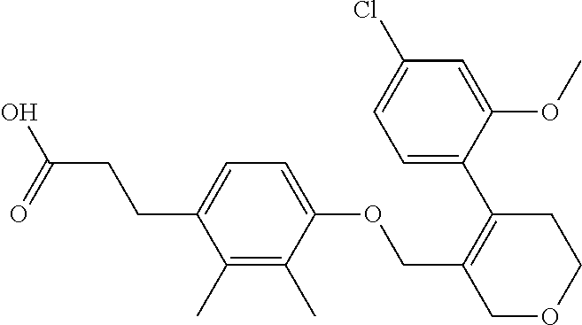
C(C1=C(C2=CC=C(Cl)C=C2OC)CCOC1)OC1=CC=C(CCC(=O)O)C(C)=C1C
